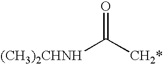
[(CH3)2CHNH]C([CH2*])=O
